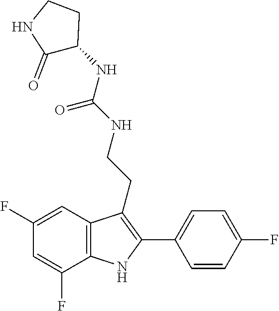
C1=C(F)C2=C(C=C1F)C(CCNC(NC1C(=O)NCC1)=O)=C(C1=CC=C(F)C=C1)N2
